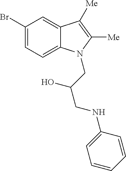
C1(Br)=CC=C2C(=C1)C([Me])=C([Me])N2CC(O)CNC1=CC=CC=C1
